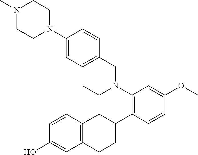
C12=C(C=CC(O)=C1)CC(C1=C(N(CC)CC3=CC=C(N4CCN(C)CC4)C=C3)C=C(OC)C=C1)CC2
